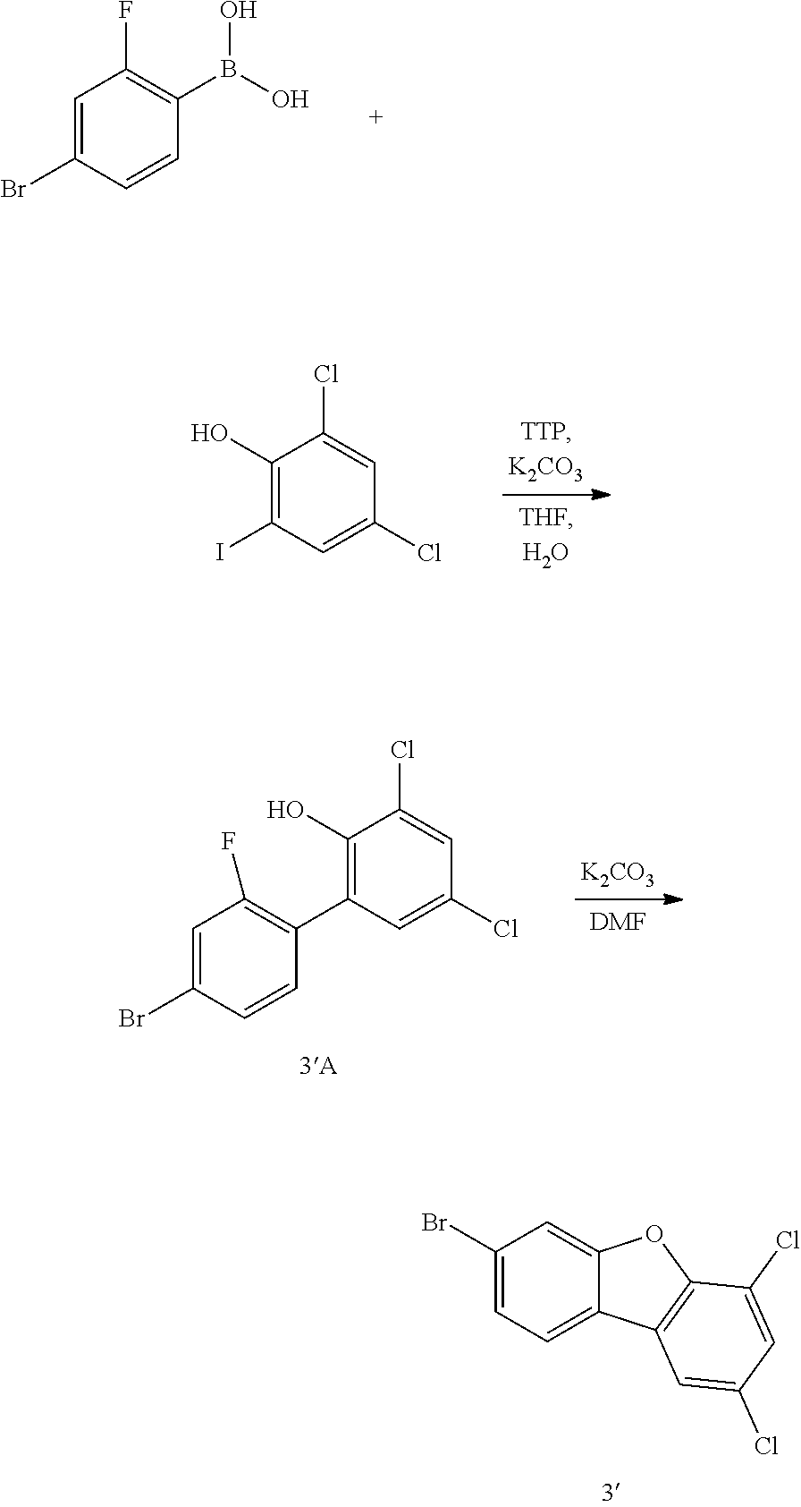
C1(I)=C(O)C(Cl)=CC(Cl)=C1.C1=C(Br)C=CC(B(O)O)=C1F.[K2CO3].[DMF].C1=C(Br)C=CC(C2=C(O)C(Cl)=CC(Cl)=C2)=C1F.C1(Br)=CC=C2C(=C1)OC1=C2C=C(Cl)C=C1Cl
